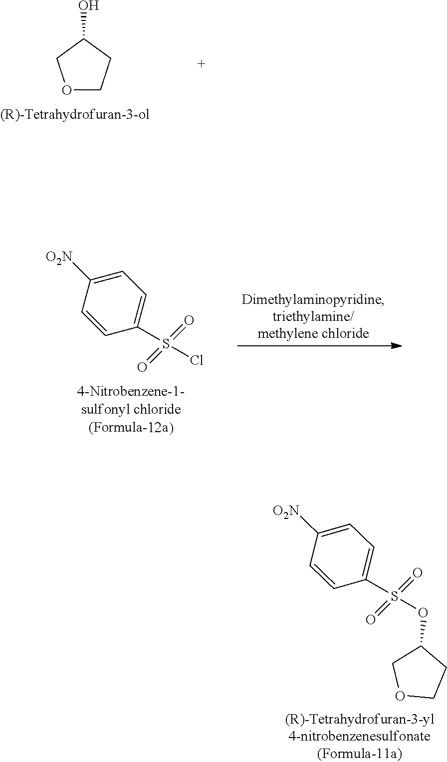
C1CC(O)CO1.ClS(=O)(=O)C1=CC=C([O2N])C=C1.C1CC(OS(=O)(=O)C2=CC=C([O2N])C=C2)CO1
